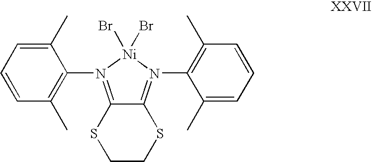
C12=N(C3=C(C)C=CC=C3C)[Ni](Br)(Br)N(C3=C(C)C=CC=C3C)=C1SCCS2
